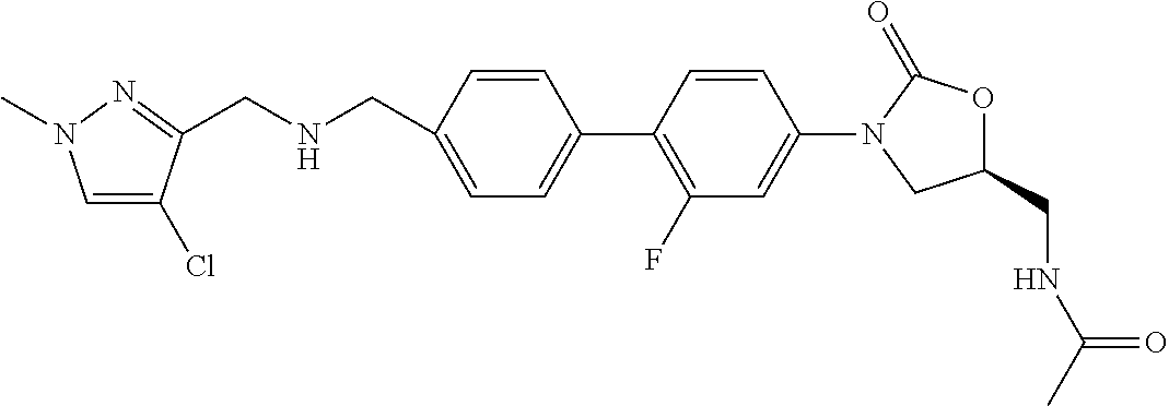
C1(CNCC2=NN(C)C=C2Cl)=CC=C(C2=C(F)C=C(N3CC(CNC(C)=O)OC3=O)C=C2)C=C1
